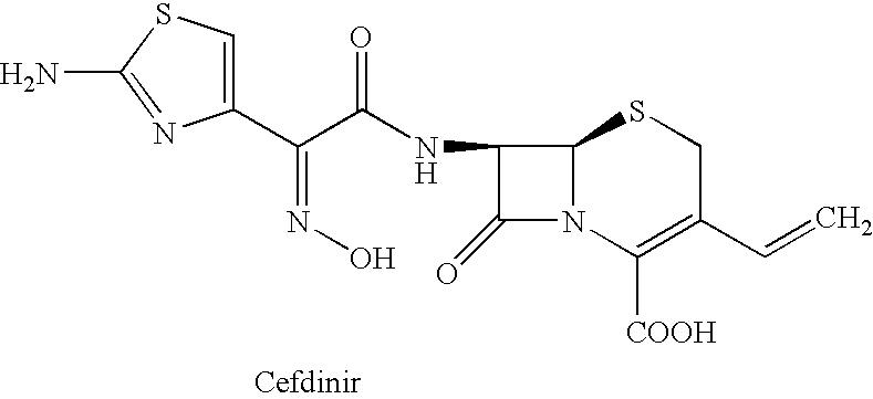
NC1=NC(C(C(NC2C(=O)N3C2SCC(C=C)=C3[COOH])=O)=NO)=CS1
